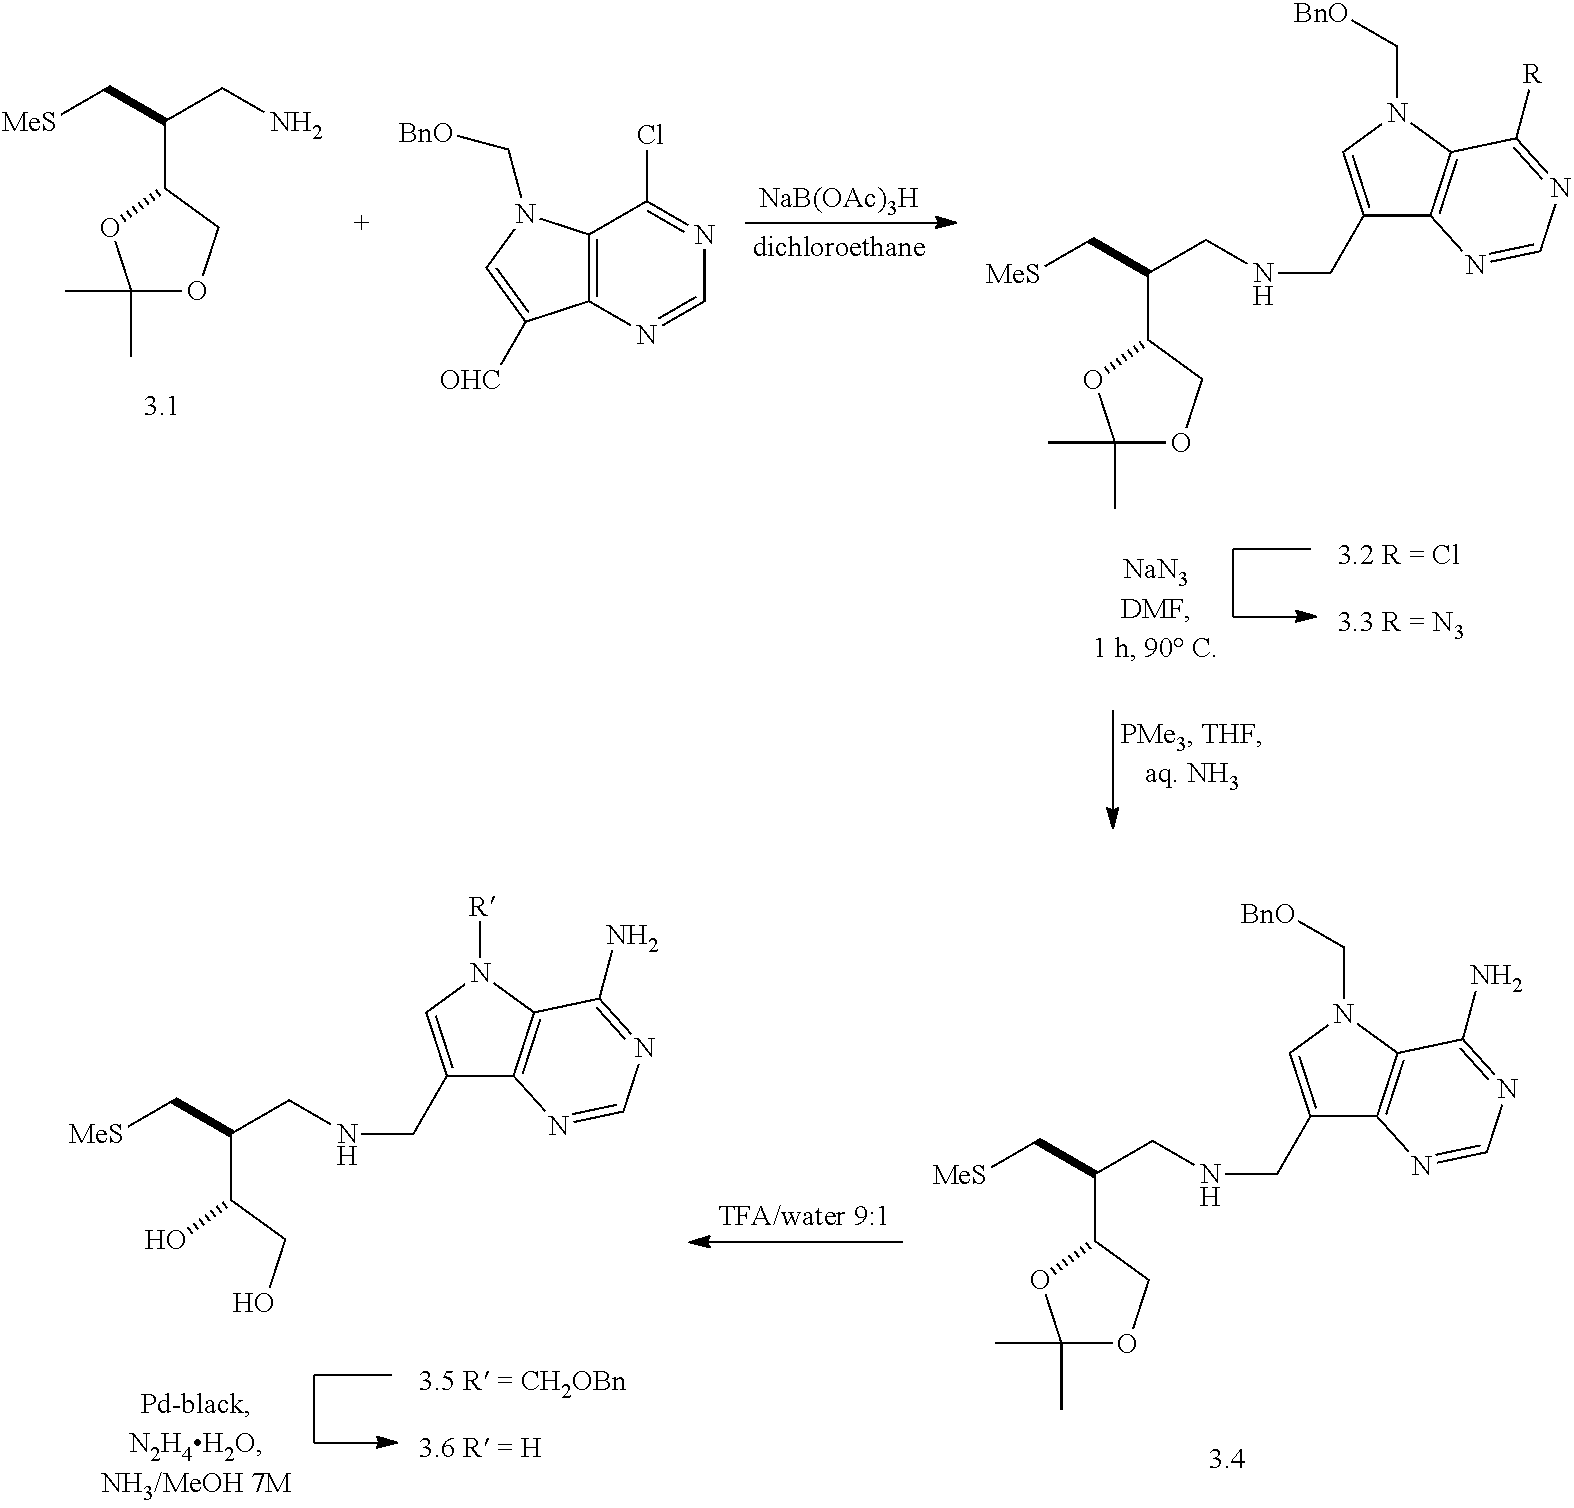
[MeS]CC(CNCC1=CN([R])C2=C1N=CN=C2N)C(CO)O.[MeS]CC(CNCC1=CN(C[BnO])C2=C1N=CN=C2N)C1COC(C)(C)O1.[NaB(OAc)3H].[MeS]CC(CN)C1COC(C)(C)O1.C12=C(C(Cl)=NC=N1)N(C[BnO])C=C2[OHC].[MeS]CC(CNCC1=CN(C[BnO])C2=C1N=CN=C2[R])C1COC(C)(C)O1
